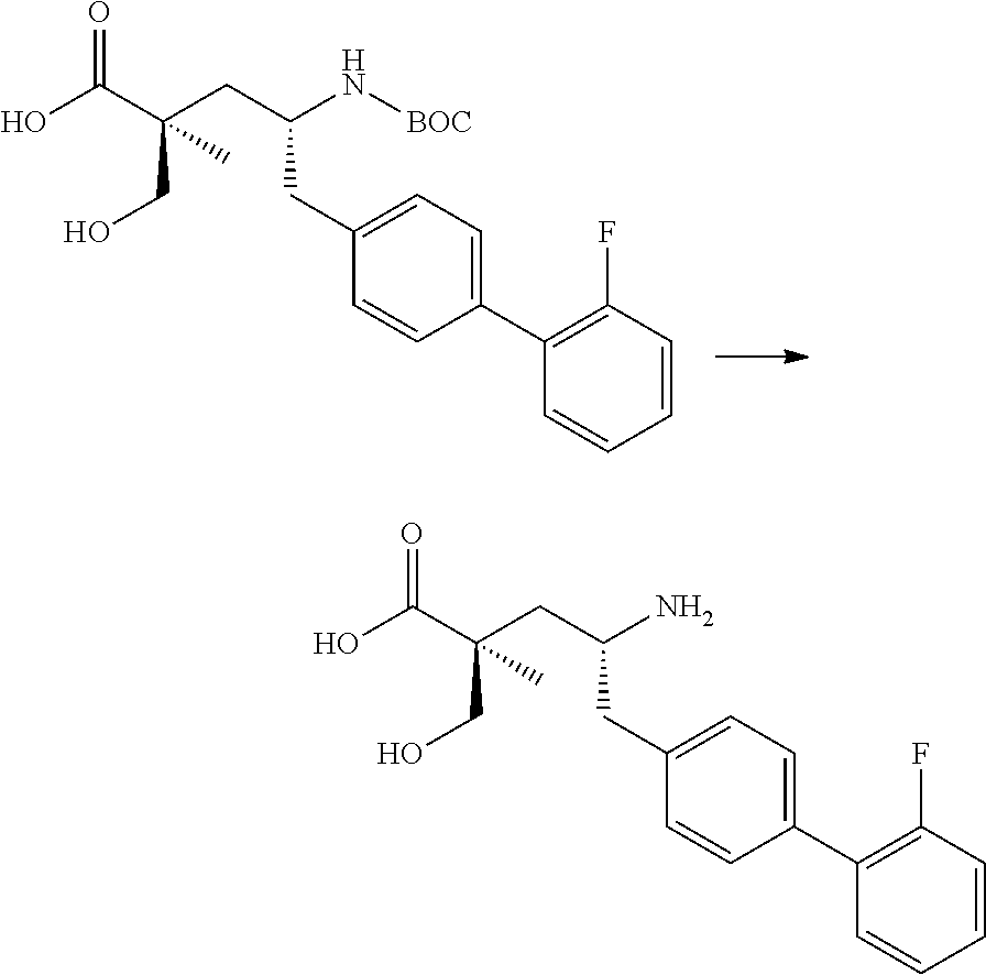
OC(C(CO)(C)CC(N)CC1=CC=C(C2=C(F)C=CC=C2)C=C1)=O.OC(C(CO)(C)CC(N[BOC])CC1=CC=C(C2=C(F)C=CC=C2)C=C1)=O
